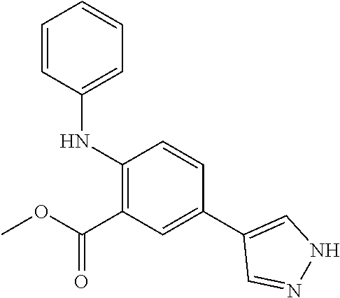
N(C1=CC=CC=C1)C1=C(C(OC)=O)C=C(C2=CNN=C2)C=C1
